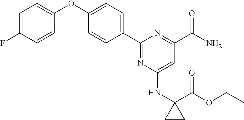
C1=C(F)C=CC(OC2=CC=C(C3=NC(NC4(C(=O)OCC)CC4)=CC(C(N)=O)=N3)C=C2)=C1
